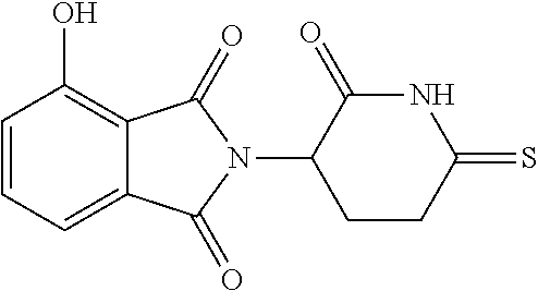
C1=CC=C2C(=C1O)C(=O)N(C1CCC(=S)NC1=O)C2=O
